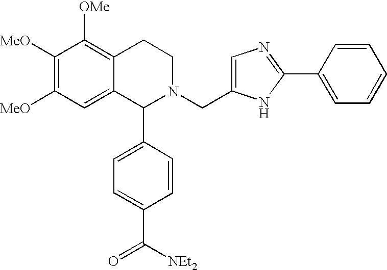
C1([MeO])=C([MeO])C=C2C(=C1[OMe])CCN(CC1=CN=C(C3=CC=CC=C3)N1)C2C1=CC=C(C(=O)[NEt2])C=C1
